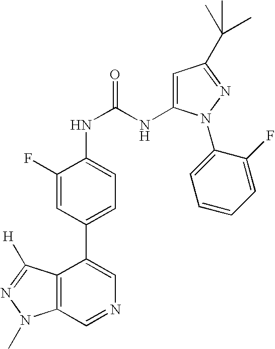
C12=C(C=NC=C1C1=CC=C(NC(NC3=CC(C(C)(C)C)=NN3C3=CC=CC=C3F)=O)C(F)=C1)N(C)N=C2[H]
